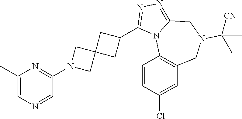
C1(C)=CN=CC(N2CC3(C2)CC(C2=NN=C4N2C2=C(CN(C([CN])(C)C)C4)C=C(Cl)C=C2)C3)=N1
